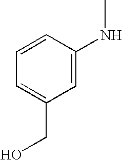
C1=CC(NC)=CC(CO)=C1
